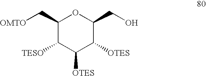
C1(C[OMTO])C([TESO])C([OTES])C([OTES])C(CO)O1
